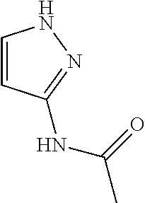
C1=CC(NC(C)=O)=NN1
